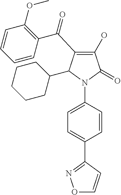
C1(O)=C(C(C2=C(OC)C=CC=C2)=O)C(C2CCCCC2)N(C2=CC=C(C3=NOC=C3)C=C2)C1=O
